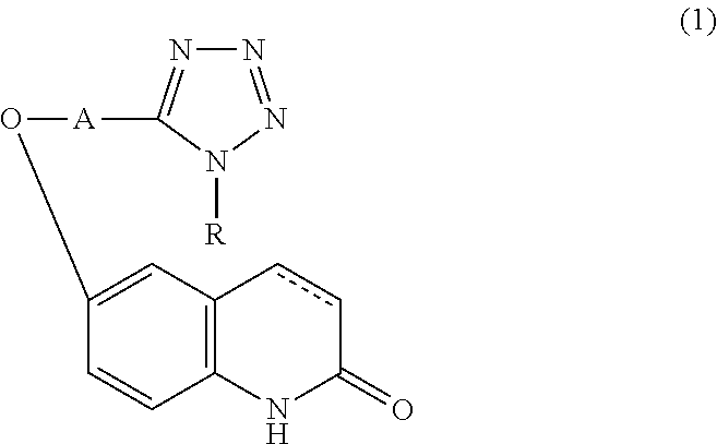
C12=C(C=C(O[A]C3=NN=NN3[R])C=C1)ccC(=O)N2
